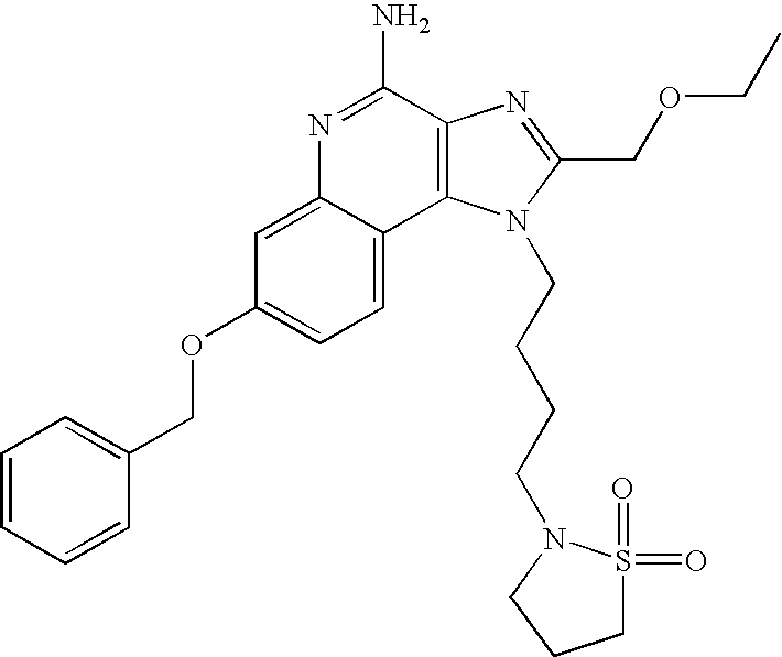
N1=C(N)C2=C(C3=CC=C(OCC4=CC=CC=C4)C=C13)N(CCCCN1S(=O)(=O)CCC1)C(COCC)=N2
